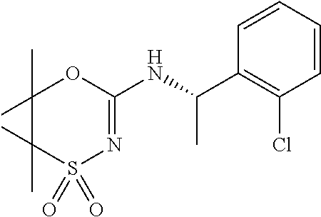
S1(=O)(=O)N=C(NC(C)C2=C(Cl)C=CC=C2)OC(C)(C)C1(C)C
